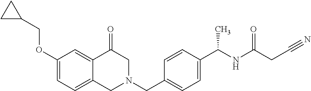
C1(OCC2CC2)=CC=C2C(=C1)C(=O)CN(CC1=CC=C(C(NC(=O)CC#N)C)C=C1)C2
